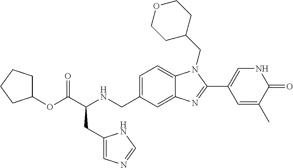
C1(OC(C(NCC2=CC=C3C(=C2)N=C(C2=CNC(=O)C(C)=C2)N3CC2CCOCC2)CC2=CN=CN2)=O)CCCC1
